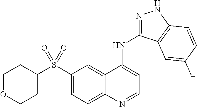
C1(S(C2CCOCC2)(=O)=O)=CC=C2C(=C1)C(NC1=NNC3=C1C=C(F)C=C3)=CC=N2
